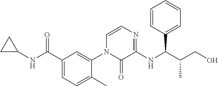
C1(C(=O)NC2CC2)=CC=C(C)C(N2C(=O)C(NC(C(CO)C)C3=CC=CC=C3)=NC=C2)=C1
